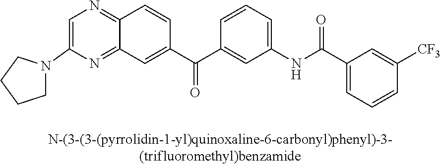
C1N(C2=CN=C3C(=N2)C=C(C(C2=CC(NC(C4=CC=CC([CF3])=C4)=O)=CC=C2)=O)C=C3)CCC1
